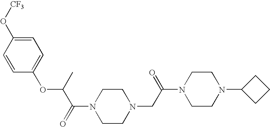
O(C(C(=O)N1CCN(CC(N2CCN(C3CCC3)CC2)=O)CC1)C)C1=CC=C(O[CF3])C=C1
